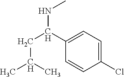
C1(Cl)=CC=C(C(CC(C)C)NC)C=C1
